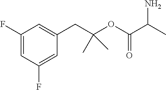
C1(F)=CC(F)=CC(CC(OC(C(C)N)=O)(C)C)=C1
